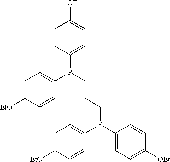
C1=C([EtO])C=CC(P(CCCP(C2=CC=C([OEt])C=C2)C2=CC=C([EtO])C=C2)C2=CC=C([OEt])C=C2)=C1
